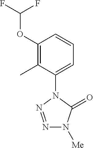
C1=C(N2N=NN([Me])C2=O)C(C)=C(OC(F)F)C=C1
